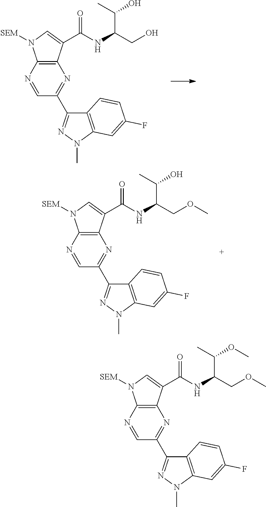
N1=C(C2=NN(C)C3=C2C=CC(F)=C3)C=NC2=C1C(C(NC(CO)C(C)O)=O)=CN2[SEM].N1=C(C2=NN(C)C3=C2C=CC(F)=C3)C=NC2=C1C(C(NC(COC)C(C)O)=O)=CN2[SEM].N1=C(C2=NN(C)C3=C2C=CC(F)=C3)C=NC2=C1C(C(NC(COC)C(C)OC)=O)=CN2[SEM]
